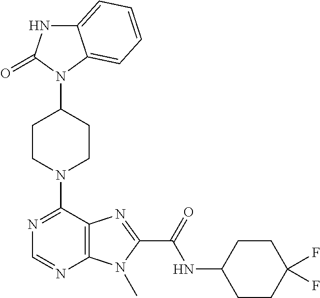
C12=CC=CC=C1N(C1CCN(C3=NC=NC4=C3N=C(C(=O)NC3CCC(F)(F)CC3)N4C)CC1)C(=O)N2
